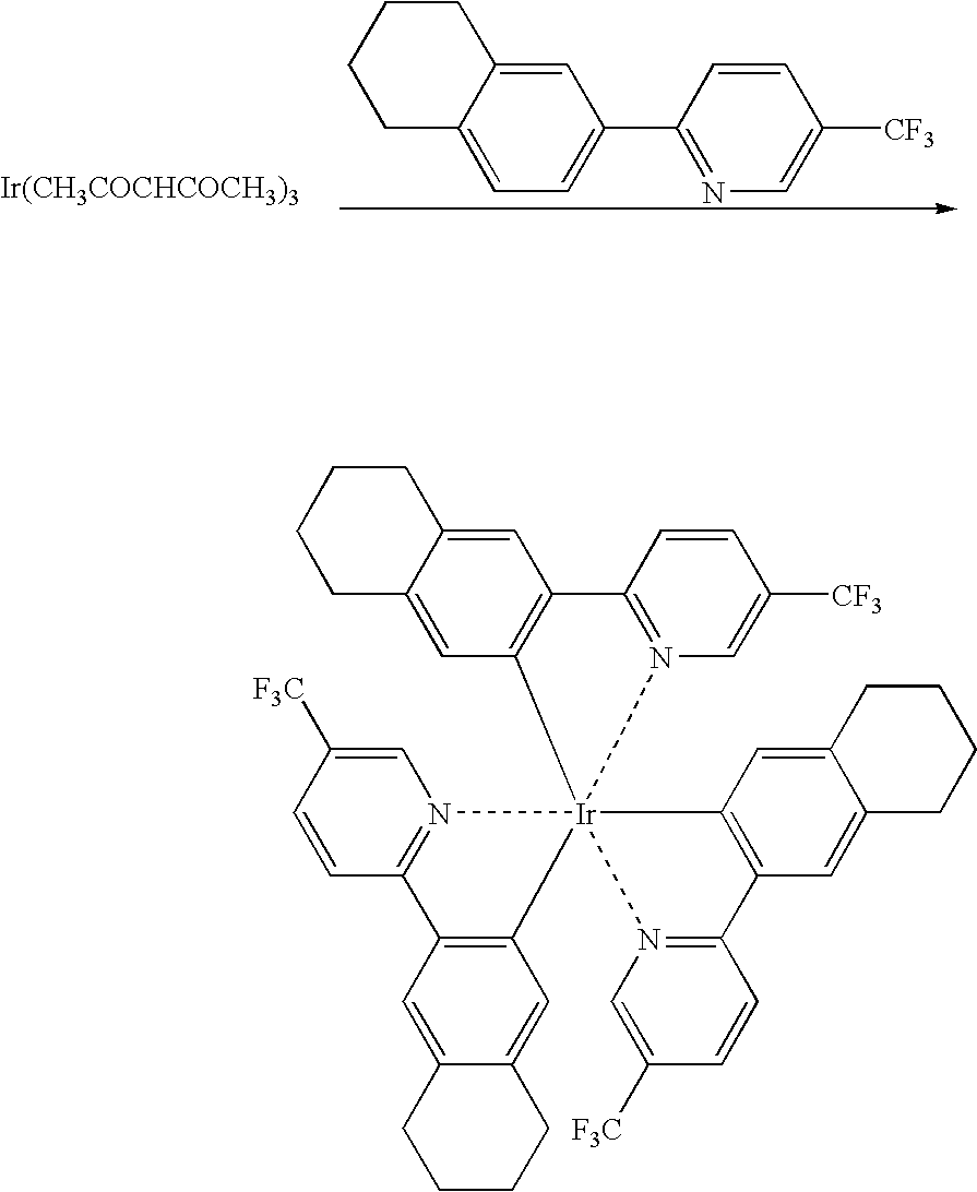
C1C2=CC=C(C3=NC=C([CF3])C=C3)C=C2CCC1.[Ir(CH3COCHCOCH3)3].C1CCC2=CC3=C(C=C2C1)C1=N(C=C([F3C])C=C1)[Ir]312(C3=C(C=C4C(=C3)CCCC4)C3=N1C=C([F3C])C=C3)C1=C(C=C3C(=C1)CCCC3)C1=N2C=C([CF3])C=C1
